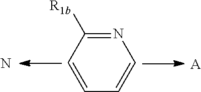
C1=CC=CN=C1[R1b].[A].N
